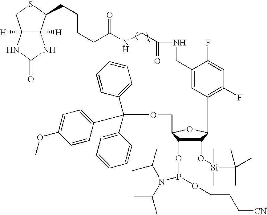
C1(C2C(O[Si](C(C)(C)C)(C)C)C(OP(N(C(C)C)C(C)C)OCCC[CN])C(COC(C3=CC=CC=C3)(C3=CC=CC=C3)C3=CC=C(OC)C=C3)O2)=C(F)C=C(F)C(CNC(CNC(CCCCC2C3([H])C([H])(CS2)NC(=O)N3)=O)=O)=C1
